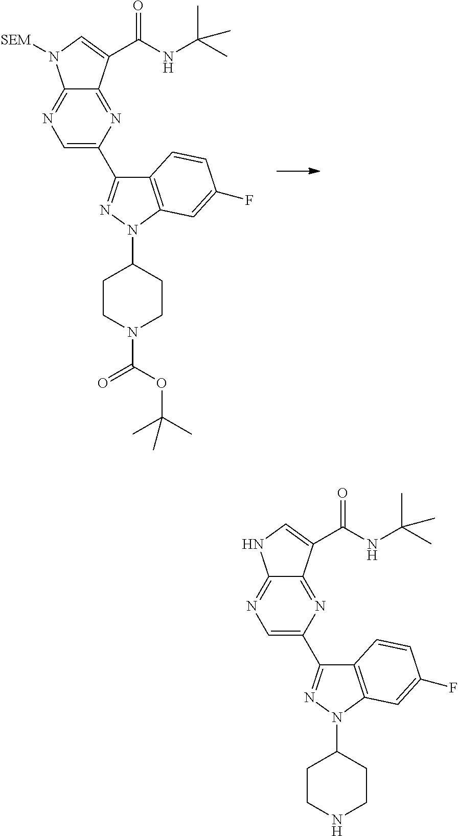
C12=NC(C3=NN(C4CCN(C(OC(C)(C)C)=O)CC4)C4=C3C=CC(F)=C4)=CN=C1N([SEM])C=C2C(NC(C)(C)C)=O.C12=NC(C3=NN(C4CCNCC4)C4=C3C=CC(F)=C4)=CN=C1NC=C2C(NC(C)(C)C)=O
